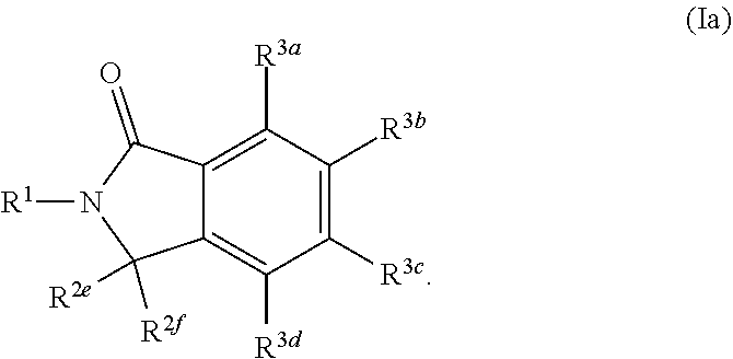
C1([R3c])=C([R3b])C([R3a])=C2C(=C1[R3d])C([R2f])([R2e])N([R1])C2=O
